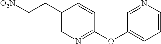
C1(CC[O2N])=CN=C(OC2=CC=CN=C2)C=C1
